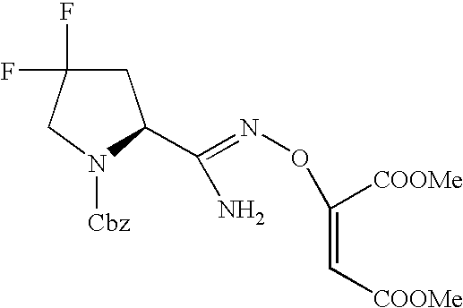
C1C(F)(F)CN([Cbz])C1C(=NOC(=C[COOMe])[COOMe])N
